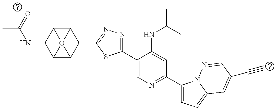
C12C3C4(C5=NN=C(C6=CN=C(C7=CC=C8N7N=CC(C#C)=C8)C=C6NC(C)C)S5)C5C6C1(NC(C)=O)O23456
